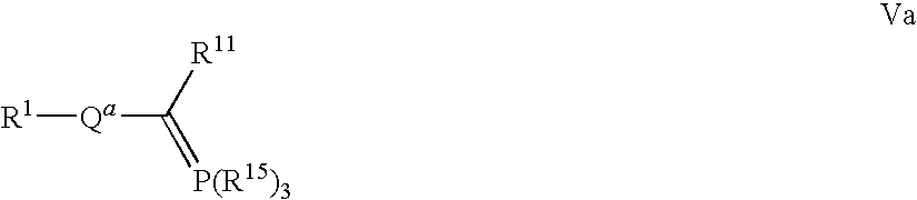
[R1][Qa]C(=[P(R15)3])[R11]
